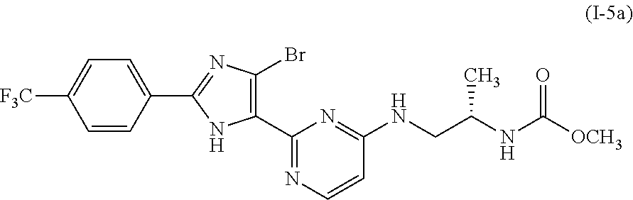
C1(C2=C(Br)N=C(C3=CC=C([F3C])C=C3)N2)=NC=CC(NCC(NC([OCH3])=O)C)=N1
